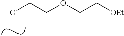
COCCOCC[OEt]
